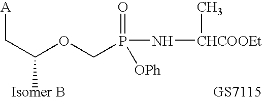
C(C(OCP(=O)(N[CHCOOEt]C)[OPh])[Isomer B])[A].[GS7115]
